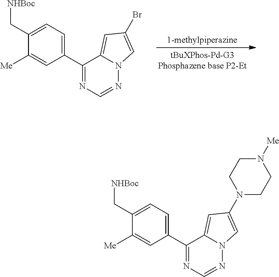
C1([Me])=CC(C2=NC=NN3C=C(Br)C=C32)=CC=C1C[NHBoc].C1([Me])=CC(C2=NC=NN3C=C(N4CCN([Me])CC4)C=C32)=CC=C1C[NHBoc]
